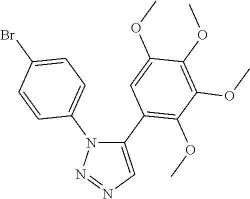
C1(C2=C(OC)C(OC)=C(OC)C(OC)=C2)=CN=NN1C1=CC=C(Br)C=C1
